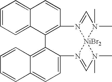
C1=CC=C2C(=C1)C=CC1=C2C2=C3C(=CC=C2N2=CN(C)(C)[NiBr2]24N1=CN4(C)C)C=CC=C3
